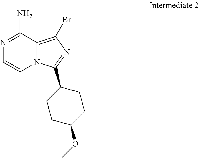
N1=C(N)C2=C(Br)N=C(C3CCC(OC)CC3)N2C=C1
